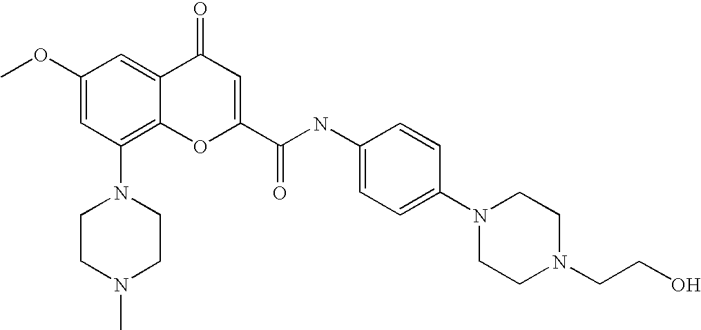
C1CN(C)CCN1C1=C2C(=CC(OC)=C1)C(=O)C=C(C(=O)NC1=CC=C(N3CCN(CCO)CC3)C=C1)O2
